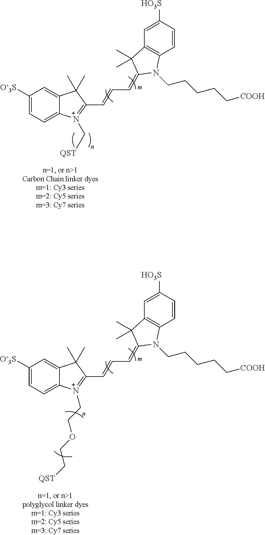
C1([O-3S])=CC=C2C(=C1)C(C)(C)C(C=CC=C1C(C)(C)C3=C(C=CC([HO3S])=C3)N1CCCCC[COOH])=[N+]2CCOCC[QST].C1([O-3S])=CC=C2C(=C1)C(C)(C)C(C=CC=C1C(C)(C)C3=C(C=CC([HO3S])=C3)N1CCCCC[COOH])=[N+]2C[QST]
